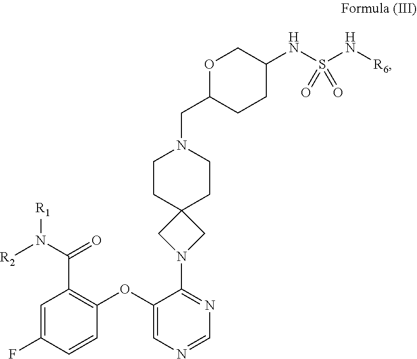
C1=C(F)C=CC(OC2=CN=CN=C2N2CC3(C2)CCN(CC2CCC(NS(N[R6])(=O)=O)CO2)CC3)=C1C(=O)N([R1])[R2]
